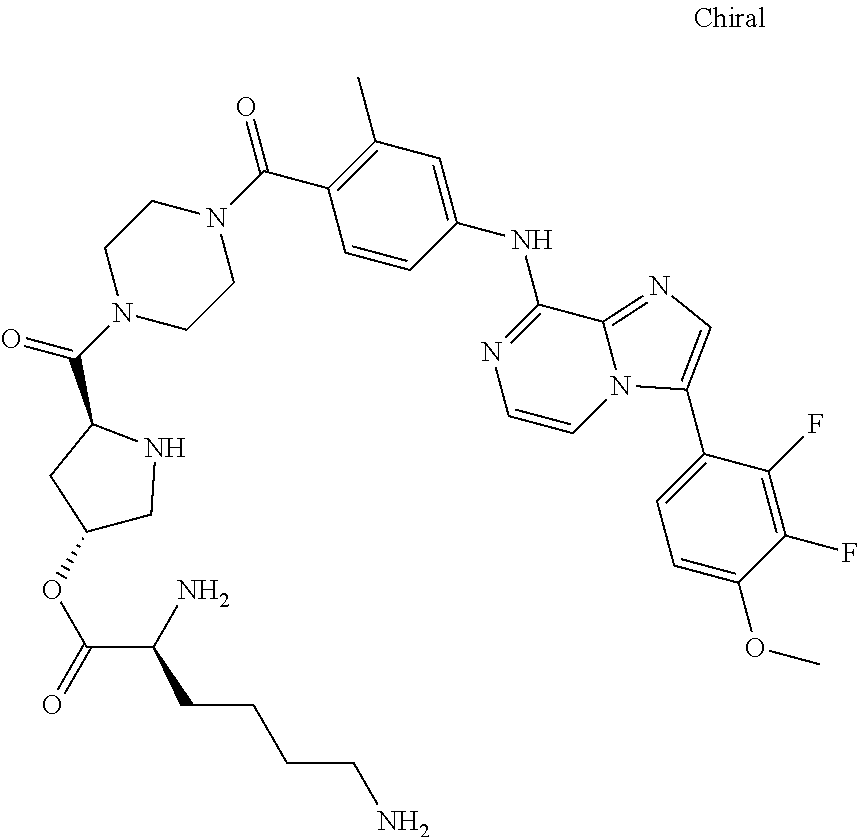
O(C)C1=CC=C(C2=CN=C3N2C=CN=C3NC2=CC(C)=C(C(N3CCN(C(C4CC(OC(=O)C(N)CCCCN)CN4)=O)CC3)=O)C=C2)C(F)=C1F
